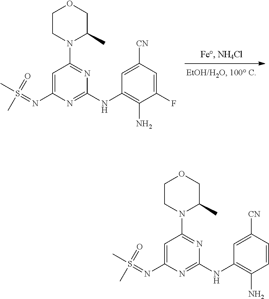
C1CN(C2=NC(NC3=C(N)C(F)=CC([CN])=C3)=NC(N=S(C)(=O)C)=C2)C(C)CO1.C1CN(C2=NC(NC3=C(N)C=CC([CN])=C3)=NC(N=S(C)(=O)C)=C2)C(C)CO1
